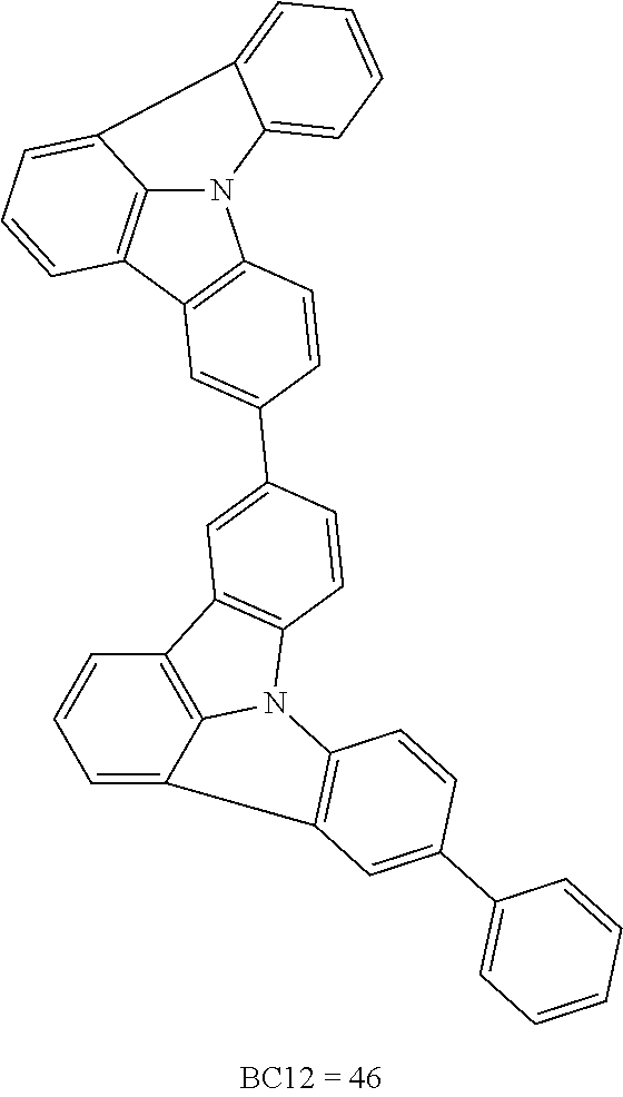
C1=C2C3=C(C=C1)C1=C(N3C3=C2C=C(C2=CC=CC=C2)C=C3)C=CC(C2=CC3=C(C=C2)N2C4=C3C=CC=C4C3=CC=CC=C23)=C1
